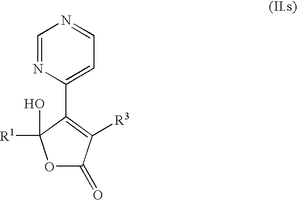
O1C(=O)C([R3])=C(C2=CC=NC=N2)C1(O)[R1]
